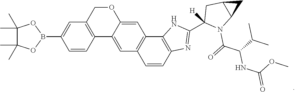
O1CC2=C(C3=CC4=C(C=C13)C1=C(C=C4)N=C(C3([H])N(C(=O)C(C(C)C)NC(OC)=O)C4C(C3)C4)N1)C=CC(B1OC(C)(C)C(C)(C)O1)=C2
